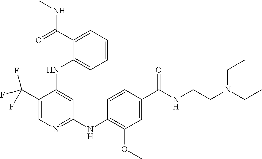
C1(C(F)(F)F)=CN=C(NC2=C(OC)C=C(C(=O)NCCN(CC)CC)C=C2)C=C1NC1=CC=CC=C1C(NC)=O
